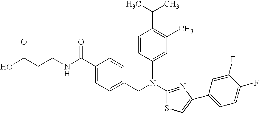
N(C1=NC(C2=CC=C(F)C(F)=C2)=CS1)(CC1=CC=C(C(NCCC(O)=O)=O)C=C1)C1=CC(C)=C(C(C)C)C=C1
